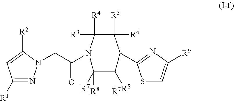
S1C=C([R9])N=C1C1C([R5])([R6])C([R4])([R3])N(C(=O)CN2N=C([R1])C=C2[R2])C([R8])([R7])C1([R7])[R8]
